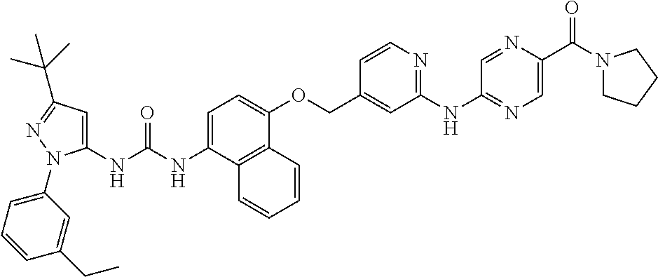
C1=C(NC(NC2=CC(C(C)(C)C)=NN2C2=CC=CC(CC)=C2)=O)C2=C(C(OCC3=CC(NC4=NC=C(C(N5CCCC5)=O)N=C4)=NC=C3)=C1)C=CC=C2
